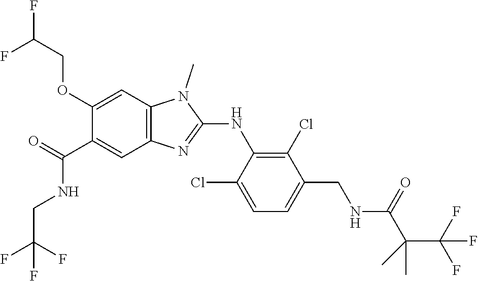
C1(OCC(F)F)=CC2=C(C=C1C(NCC(F)(F)F)=O)N=C(NC1=C(Cl)C(CNC(C(C)(C(F)(F)F)C)=O)=CC=C1Cl)N2C
